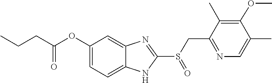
O(C1=CC=C2NC(S(CC3=NC=C(C)C(OC)=C3C)=O)=NC2=C1)C(CCC)=O
